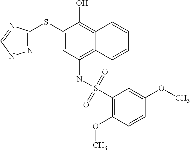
C1(SC2=NNC=N2)=CC(NS(C2=C(OC)C=CC(OC)=C2)(=O)=O)=C2C(=C1O)C=CC=C2
